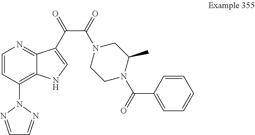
C1=CC(N2N=CC=N2)=C2C(=N1)C(C(C(N1CCN(C(C3=CC=CC=C3)=O)C(C)C1)=O)=O)=CN2
